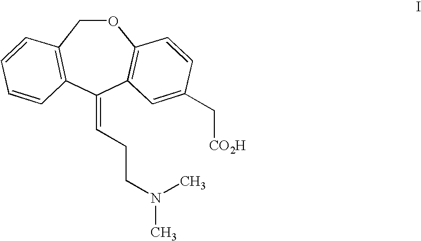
O1CC2=C(C(=CCCN(C)C)C3=C1C=CC(C[CO2H])=C3)C=CC=C2
